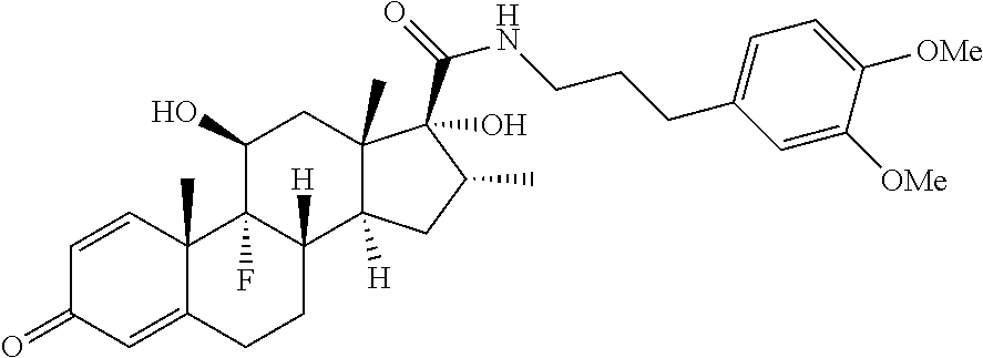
C1=CC2(C)C(=CC1=O)CCC1([H])C2(F)C(O)CC2(C)C1([H])CC(C)C2(C(NCCCC1=CC=C([OMe])C([OMe])=C1)=O)O
